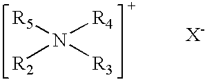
[R5]N([R4])([R2])[R3].[X-]
